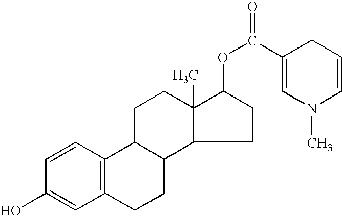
C12=C(C=CC(O)=C1)C1C(CC2)C2C(C)(CC1)C(OC(=O)C1=CN(C)C=CC1)CC2
